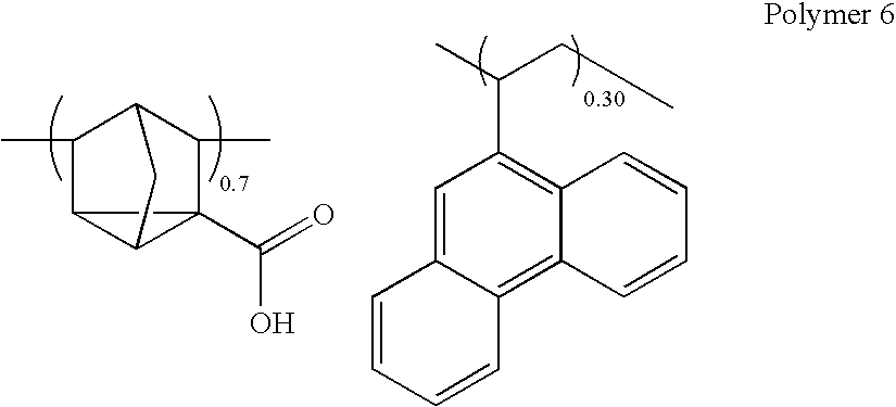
C12C3(C(=O)O)C1CC(C3C)C2C.C1=C2C(=C3C(=C1C(CC)C)C=CC=C3)C=CC=C2
